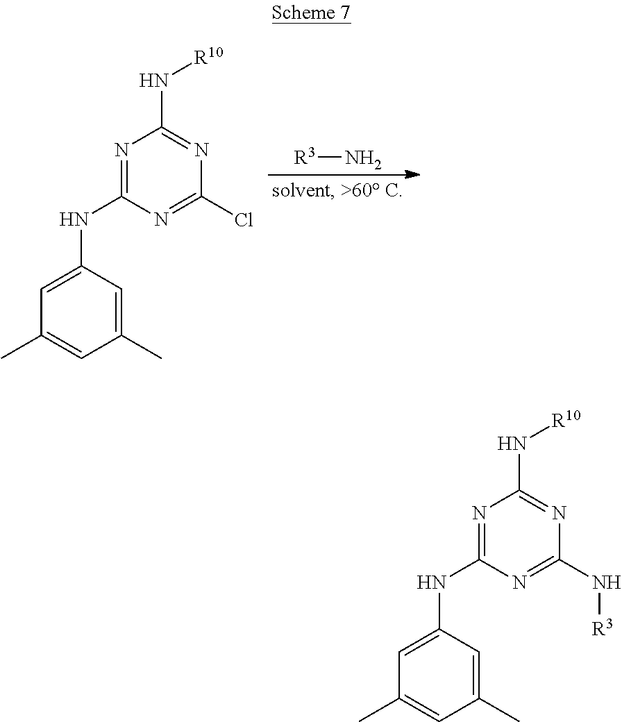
[R3]N.N1=C(NC2=CC(C)=CC(C)=C2)N=C(Cl)N=C1N[R10].N1=C(NC2=CC(C)=CC(C)=C2)N=C(N[R3])N=C1N[R10]
